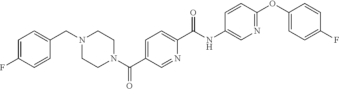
C1(OC2=NC=C(NC(C3=CC=C(C(N4CCN(CC5=CC=C(F)C=C5)CC4)=O)C=N3)=O)C=C2)=CC=C(F)C=C1
